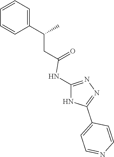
C1=C(C(CC(=O)NC2=NN=C(C3=CC=NC=C3)N2)C)C=CC=C1
